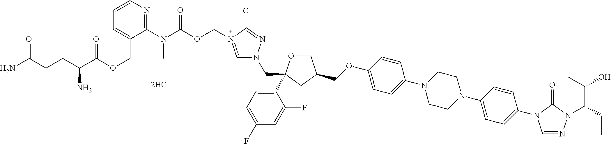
C(OC1=CC=C(N2CCN(C3=CC=C(N4C=NN(C(C(O)C)CC)C4=O)C=C3)CC2)C=C1)C1COC(C2=CC=C(F)C=C2F)(CN2C=N(C(C)OC(N(C3=NC=CC=C3COC(C(CCC(N)=O)N)=O)C)=O)C=N2)C1.[Cl-].[2HCl]
